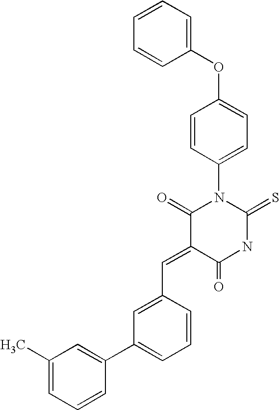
C1=CC=CC(OC2=CC=C(N3C(=O)C(=CC4=CC(C5=CC(C)=CC=C5)=CC=C4)C(=O)NC3=S)C=C2)=C1
